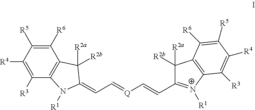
C1([R3])=C([R4])C([R5])=C([R6])C2=C1N([R1])C(=CC=[Q]C=CC1=[N+]([R1])C3=C(C1([R2a])[R2b])C([R6])=C([R5])C([R4])=C3[R3])C2([R2a])[R2b]
